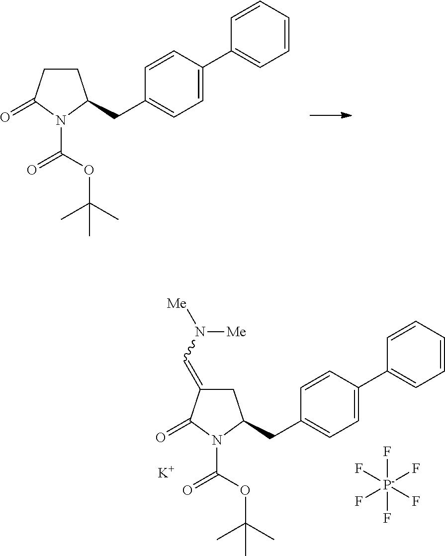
C1CC(=O)N(C(OC(C)(C)C)=O)C1CC1=CC=C(C2=CC=CC=C2)C=C1.C1C(=CN([Me])[Me])C(=O)N(C(OC(C)(C)C)=O)C1CC1=CC=C(C2=CC=CC=C2)C=C1.[K].F[P-](F)(F)(F)(F)F
